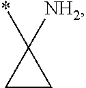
C1CC1([NH2])*
